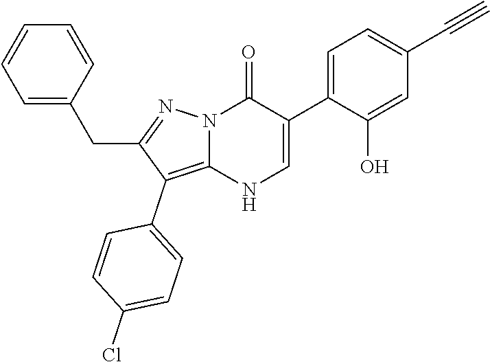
O=C1N2C(=C(C3=CC=C(Cl)C=C3)C(CC3=CC=CC=C3)=N2)NC=C1C1=CC=C(C#C)C=C1O
